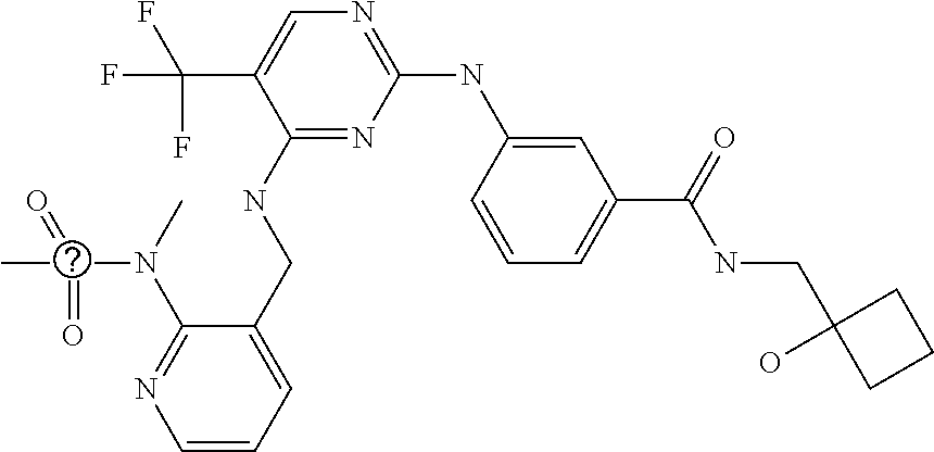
C1(NCC2=CC=CN=C2N(C)C(=O)(=O)C)=NC(NC2=CC(C(=O)NCC3(O)CCC3)=CC=C2)=NC=C1C(F)(F)F
